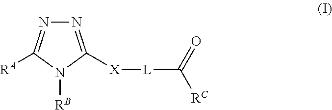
N1=C([X][L]C([RC])=O)N([RB])C([RA])=N1
